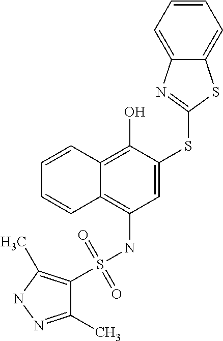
C1=CC2=C(O)C(SC3=NC4=CC=CC=C4S3)=CC(NS(=O)(=O)C3=C(C)NN=C3C)=C2C=C1
